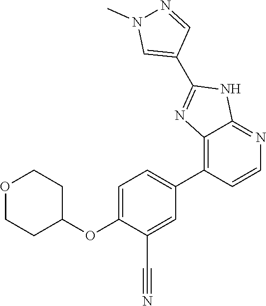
O1CCC(OC2=CC=C(C3=C4C(=NC=C3)NC(C3=CN(C)N=C3)=N4)C=C2C#N)CC1
